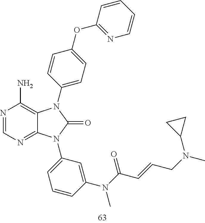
N1=CN=C2C(=C1N)N(C1=CC=C(OC3=NC=CC=C3)C=C1)C(=O)N2C1=CC=CC(N(C)C(=O)C=CCN(C)C2CC2)=C1
